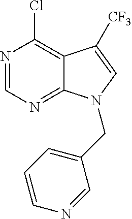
N1=CN=C2C(=C1Cl)C([CF3])=CN2CC1=CC=CN=C1
